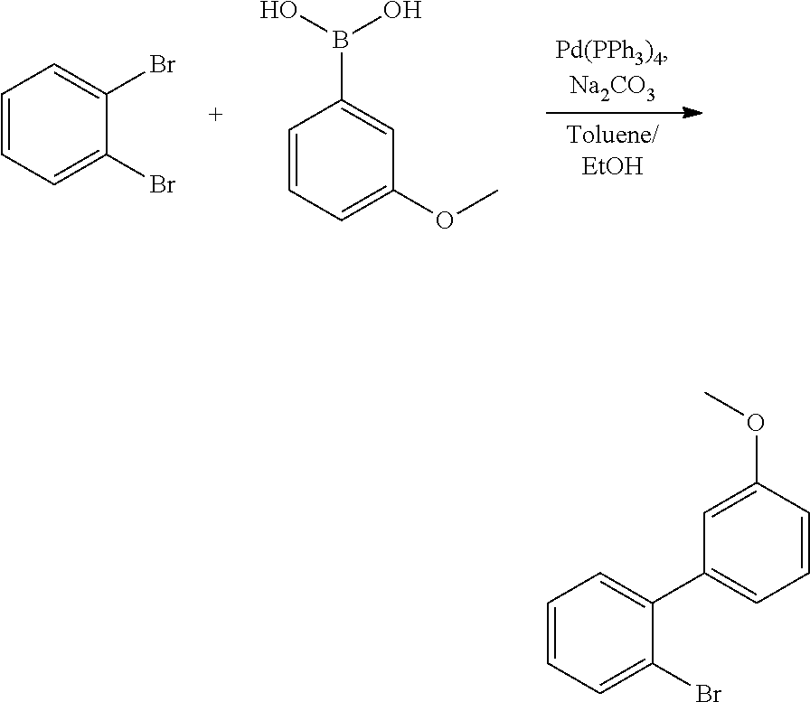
C1=CC=C(Br)C(Br)=C1.C1=CC=C(OC)C=C1B(O)O.C1=CC=C(Br)C(C2=CC=CC(OC)=C2)=C1
